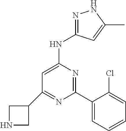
C1NCC1C1=NC(C2=CC=CC=C2Cl)=NC(NC2=NNC(C)=C2)=C1
